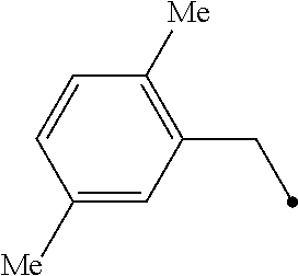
C1([Me])=CC(CC)=C([Me])C=C1
